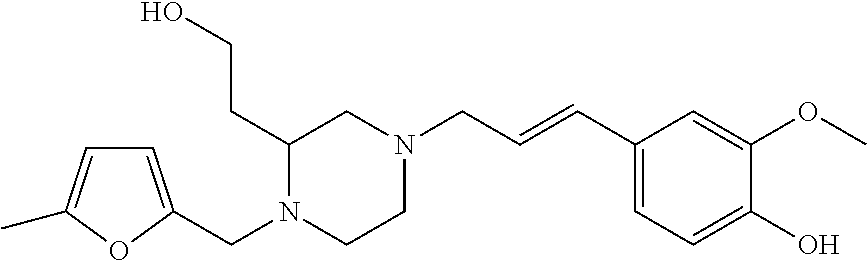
C1=C(CN2CCN(CC=CC3=CC=C(O)C(OC)=C3)CC2CCO)OC(C)=C1
